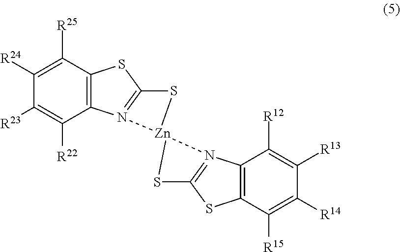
C1([R25])=C([R24])C([R23])=C([R22])C2=C1SC1=N2[Zn]2(S1)SC1=N2C2=C(S1)C([R15])=C([R14])C([R13])=C2[R12]
